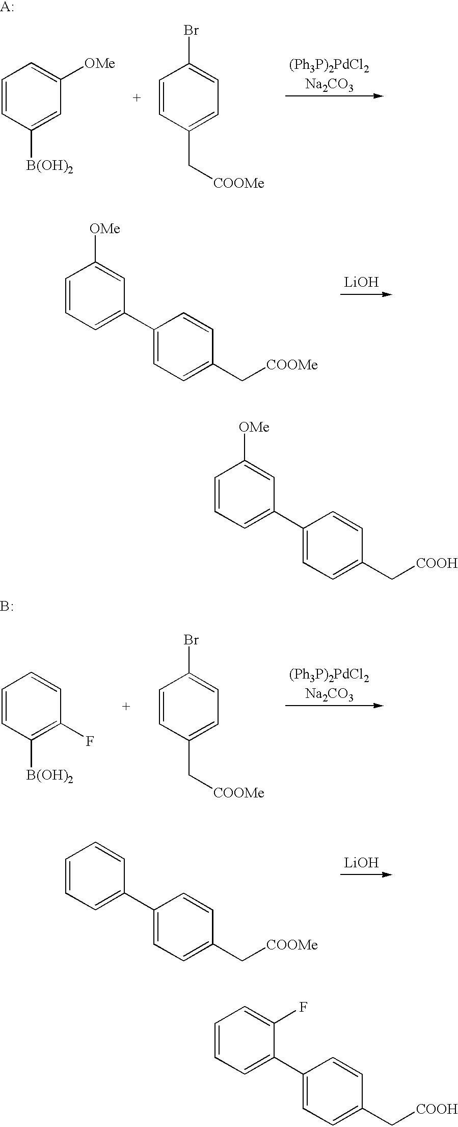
C1=CC([B(OH)2])=CC([OMe])=C1.C1=CC(C[COOMe])=CC=C1Br.[Na2CO3].C1=CC=C(C2=CC=C(C[COOMe])C=C2)C=C1[OMe].[LiOH].C1=CC([B(OH)2])=C(F)C=C1.C1=CC(C[COOMe])=CC=C1Br.[Na2CO3].C1=CC=C(C2=CC=C(C[COOMe])C=C2)C=C1.[LiOH].[A:].C1=CC=C(C2=CC=C(C[COOH])C=C2)C=C1[OMe].B.C1=CC=C(C2=CC=C(C[COOH])C=C2)C(F)=C1
